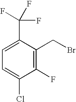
C1=C(C(F)(F)F)C(CBr)=C(F)C(Cl)=C1
